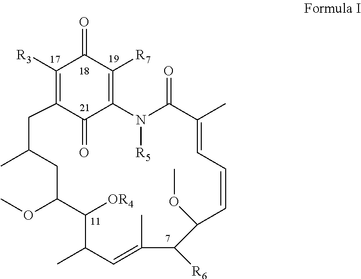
C1([R3])=C2C(=O)C(=C([R7])C1=O)N([R5])C(=O)C(C)=CC=CC(OC)C([R6])C(C)=CC(C)C([OR4])C(OC)CC(C)C2
